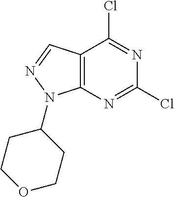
ClC1=NC2=C(C(Cl)=N1)C=NN2C1CCOCC1
